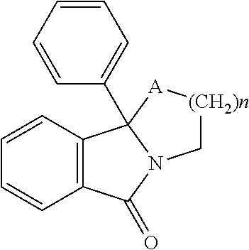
C12=C(C=CC=C1)C1(C3=CC=CC=C3)N(C2=O)C[(CH2)n][A]1
